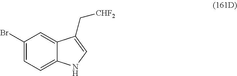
C1(Br)=CC=C2C(=C1)C(C[CHF2])=CN2
